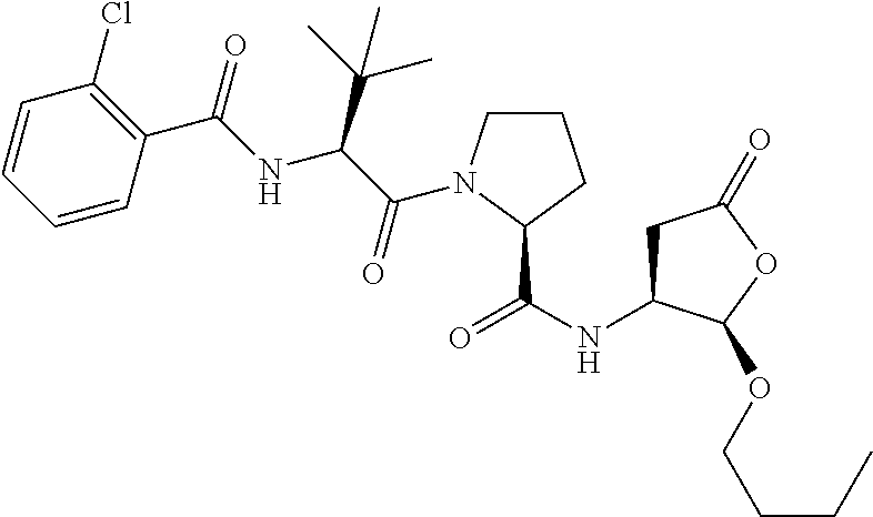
C1=CC=CC(C(=O)NC(C(C)(C)C)C(=O)N2CCCC2C(NC2CC(=O)OC2OCCCC)=O)=C1Cl
